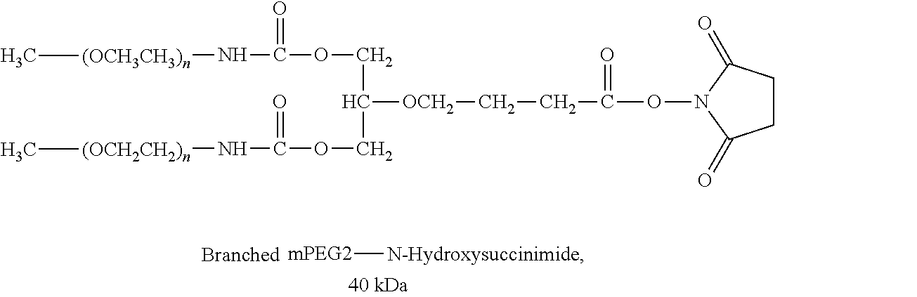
[ mPEG2][N-Hydroxysuccinimide].C(COC(=O)N[(OCH3CH3)n]C)(COC(=O)N[(OCH2CH2)n]C)[OCH2]CCC(ON1C(=O)CCC1=O)=O
